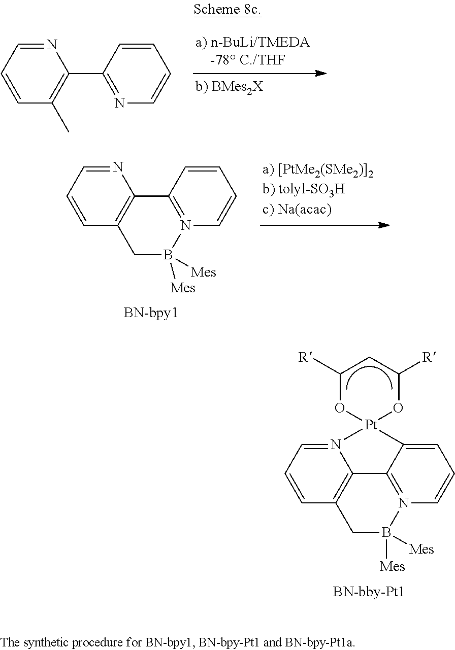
N1=CC=CC(C)=C1C1=NC=CC=C1.N1=CC=CC2=C1C1=N(C=CC=C1)B([Mes])([Mes])C2.N12=CC=CC3=C1C1=N(C=CC=C1[Pt]21OC([R])CC([R])O1)B([Mes])([Mes])C3
